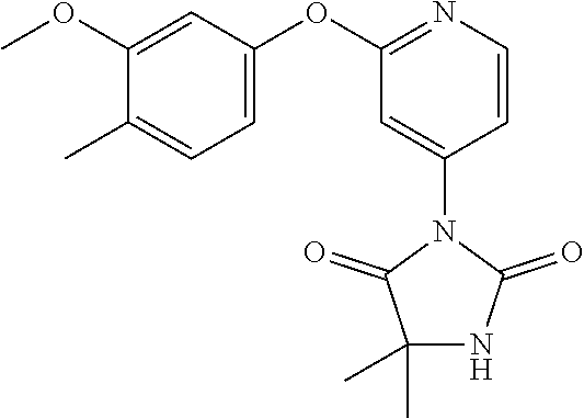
C1=C(N2C(=O)NC(C)(C)C2=O)C=CN=C1OC1=CC=C(C)C(OC)=C1
